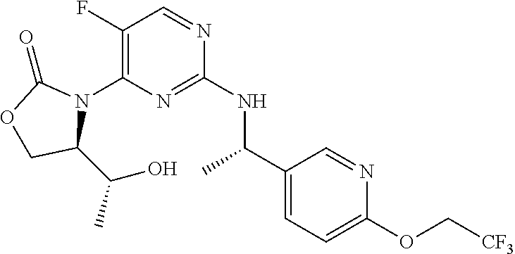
C1(F)=C(N2C(=O)OCC2C(C)O)N=C(NC(C2=CC=C(OC[CF3])N=C2)C)N=C1
